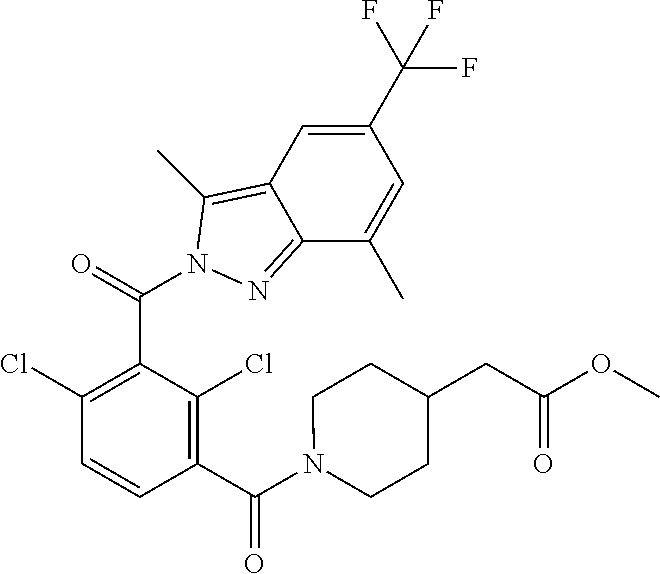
C1(Cl)=C(C(=O)N2C(C)=C3C(=N2)C(C)=CC(C(F)(F)F)=C3)C(Cl)=C(C(N2CCC(CC(OC)=O)CC2)=O)C=C1
